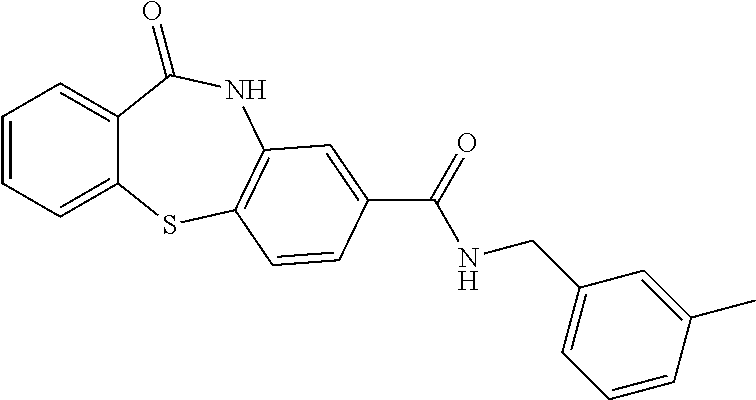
C1=CC=C2C(=C1)C(=O)NC1=C(S2)C=CC(C(=O)NCC2=CC=CC(C)=C2)=C1
